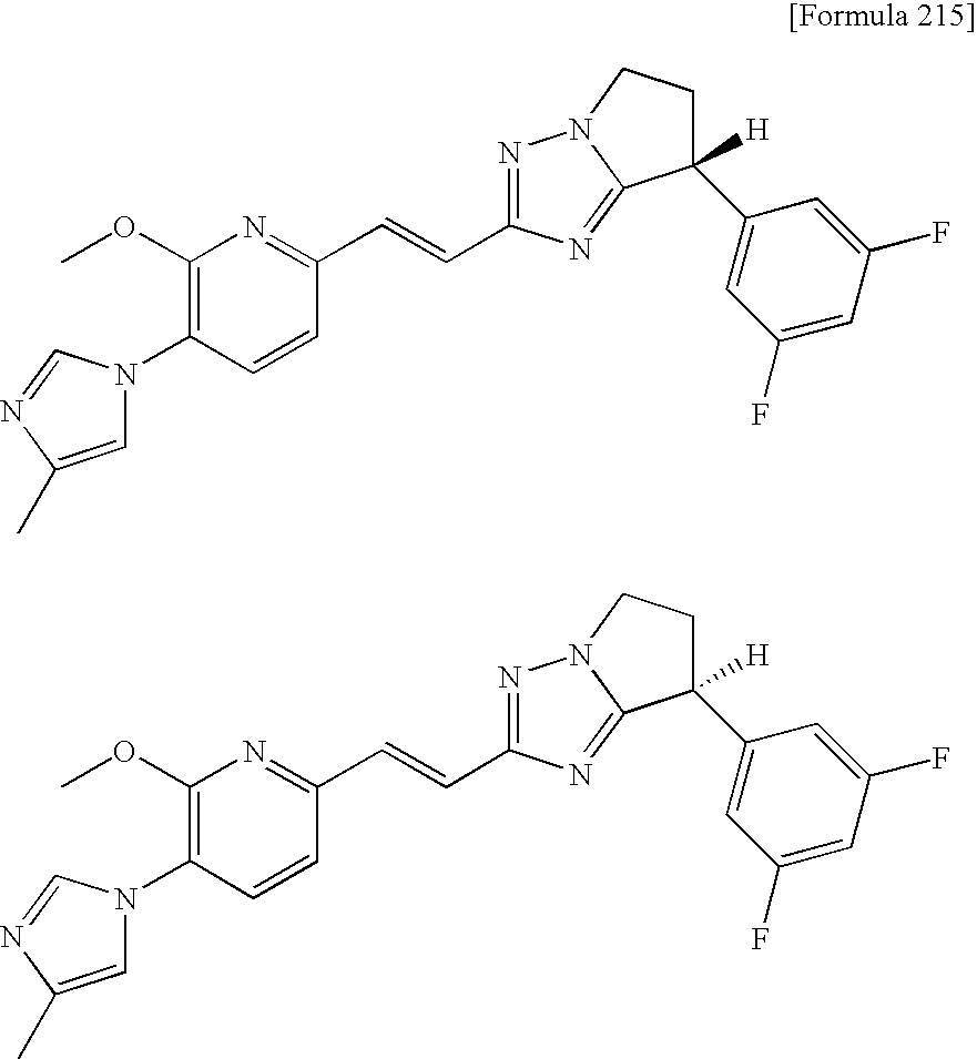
N1(C2=C(OC)N=C(C=CC3=NN4C(=N3)C(C3=CC(F)=CC(F)=C3)([H])CC4)C=C2)C=C(C)N=C1.N1(C2=C(OC)N=C(C=CC3=NN4C(=N3)C(C3=CC(F)=CC(F)=C3)([H])CC4)C=C2)C=C(C)N=C1
